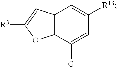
C12=C(C([G])=CC([R13])=C1)OC([R3])=C2
